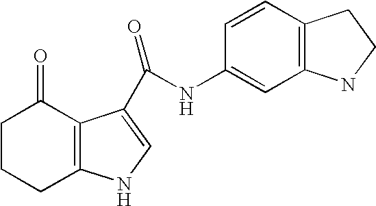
C1CCC2=C(C1=O)C(C(NC1=CC3=C(C=C1)CCN3)=O)=CN2
